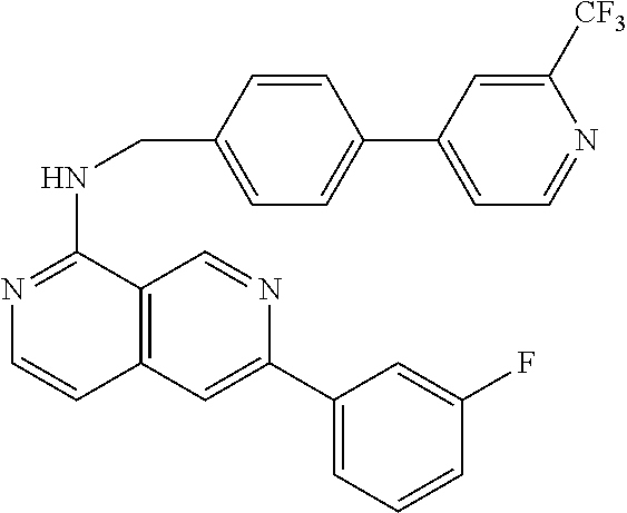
N1=C(NCC2=CC=C(C3=CC=NC([CF3])=C3)C=C2)C2=C(C=C1)C=C(C1=CC=CC(F)=C1)N=C2
